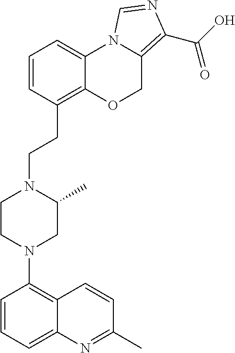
C1=CC=C2C(=C1N1CC(C)N(CCC3=C4C(=CC=C3)N3C(=C(C(O)=O)N=C3)CO4)CC1)C=CC(C)=N2
